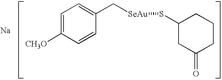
C1=C([CH3O])C=CC(C[SeAu]SC2CC(=O)CCC2)=C1.[Na]
